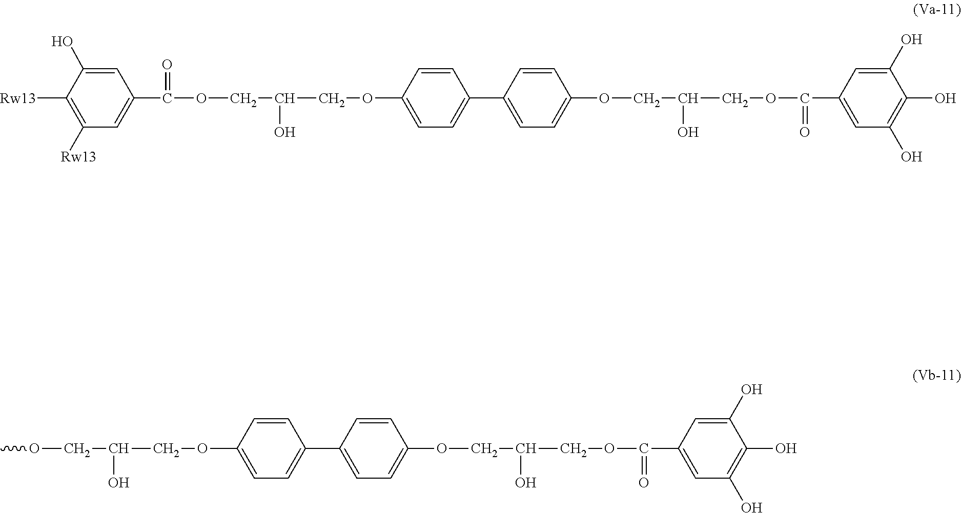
C1=C(O)C([Rw13])=C([Rw13])C=C1C(OCC(COC1=CC=C(C2=CC=C(OCC(O)COC(C3=CC(O)=C(O)C(O)=C3)=O)C=C2)C=C1)O)=O.COCC(COC1=CC=C(C2=CC=C(OCC(COC(C3=CC(O)=C(O)C(O)=C3)=O)O)C=C2)C=C1)O
